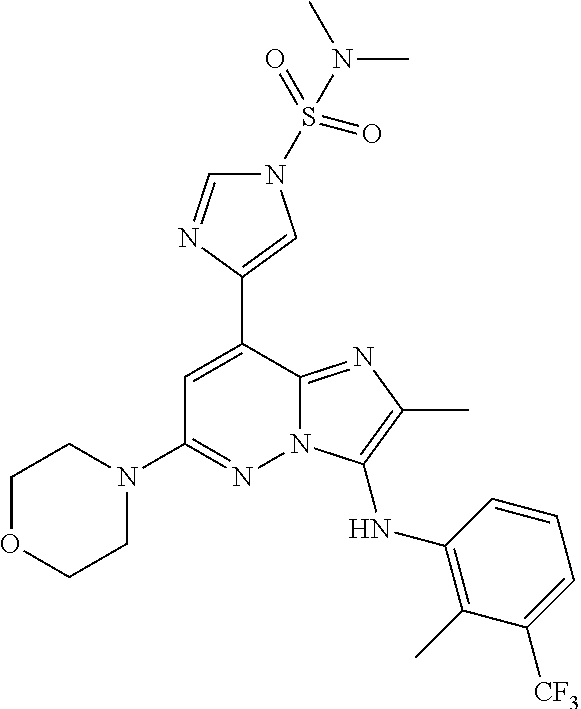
C1OCCN(C2=NN3C(=NC(C)=C3NC3=C(C)C([CF3])=CC=C3)C(C3=CN(S(N(C)C)(=O)=O)C=N3)=C2)C1
